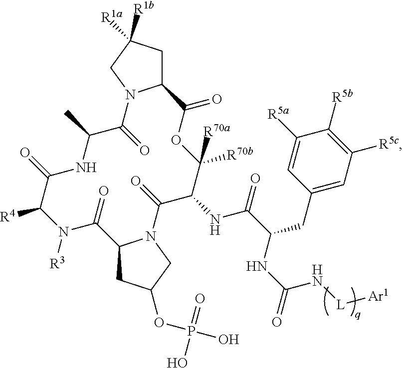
C12CC([R1a])([R1b])CN1C(=O)C(C)NC(=O)C([R4])N([R3])C(=O)C1CC(OP(O)(=O)O)CN1C(=O)C(NC(C(CC1=CC([R5c])=C([R5b])C([R5a])=C1)NC(=O)N[L][Ar1])=O)C([R70b])([R70a])OC2=O
